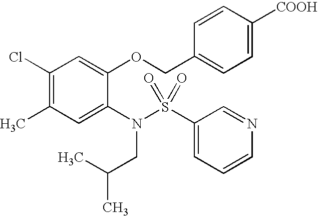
C1(Cl)=C(C)C=C(N(S(C2=CC=CN=C2)(=O)=O)CC(C)C)C(OCC2=CC=C([COOH])C=C2)=C1
